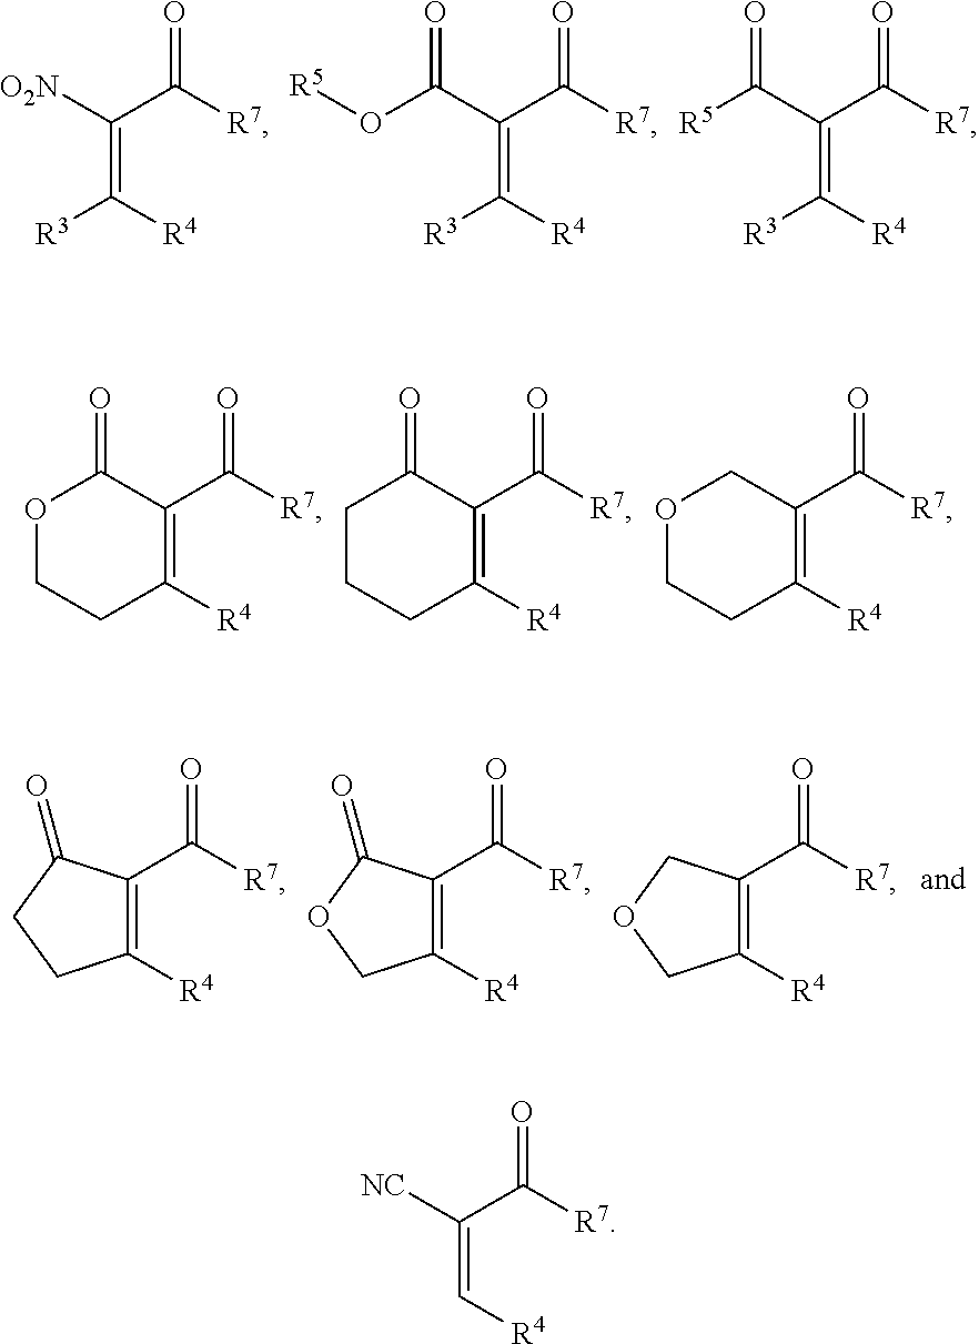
C(=C([O2N])C([R7])=O)([R4])[R3].C(=C(C(O[R5])=O)C([R7])=O)([R4])[R3].C(=C(C([R5])=O)C([R7])=O)([R4])[R3].C1([R4])=C(C([R7])=O)C(=O)OCC1.C1([R4])=C(C([R7])=O)C(=O)CCC1.C1([R4])=C(C([R7])=O)COCC1.C1([R4])=C(C([R7])=O)C(=O)CC1.C1([R4])=C(C([R7])=O)C(=O)OC1.C1([R4])=C(C([R7])=O)COC1.C(=C([NC])C([R7])=O)[R4]
